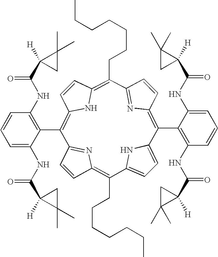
C1=CC2=C(CCCCCCC)C3=CC=C(N3)C(C3=C(NC(=O)C4([H])C(C)(C)C4)C=CC=C3NC(C3([H])CC3(C)C)=O)=C3N=C(C=C3)C(CCCCCCC)=C3C=CC(=C(C4=C(NC(C5([H])CC5(C)C)=O)C=CC=C4NC(=O)C4([H])C(C)(C)C4)C1=N2)N3
